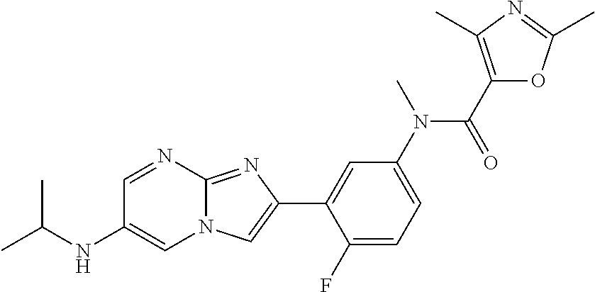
C1=NC2=NC(C3=CC(N(C(C4=C(C)N=C(C)O4)=O)C)=CC=C3F)=CN2C=C1NC(C)C
